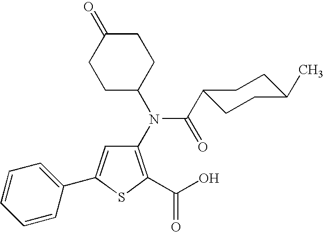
C1(N(C2CCC(=O)CC2)C(C2CCC(C)CC2)=O)=C(C(O)=O)SC(C2=CC=CC=C2)=C1
